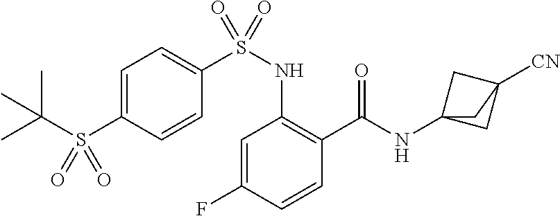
C1=C(F)C=CC(C(=O)NC23CC([CN])(C2)C3)=C1NS(C1=CC=C(S(C(C)(C)C)(=O)=O)C=C1)(=O)=O
